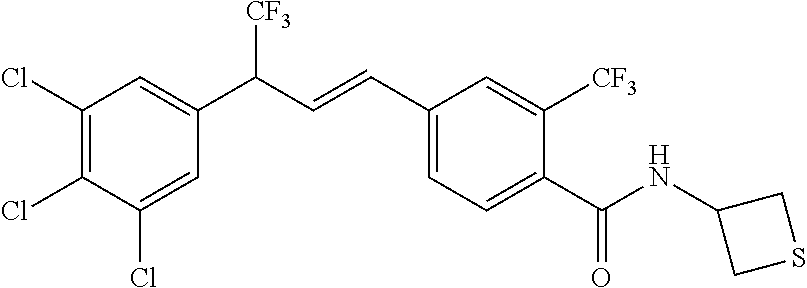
C1(Cl)=CC(C(C=CC2=CC=C(C(NC3CSC3)=O)C([CF3])=C2)[CF3])=CC(Cl)=C1Cl
